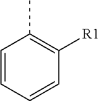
C1([R1])=C(C)C=CC=C1
